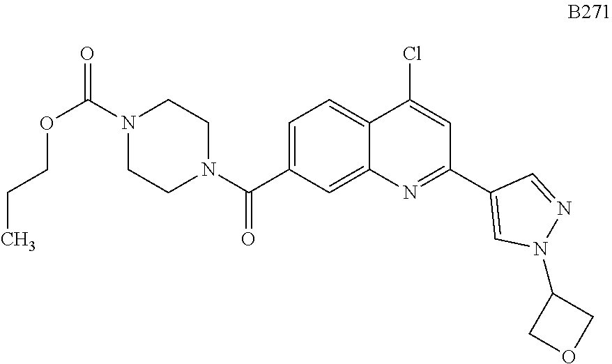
C1=C(C(N2CCN(C(=O)OCCC)CC2)=O)C=C2C(=C1)C(Cl)=CC(C1=CN(C3COC3)N=C1)=N2
